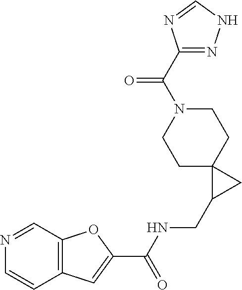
C12=C(C=NC=C1)OC(C(NCC1CC13CCN(C(C1=NNC=N1)=O)CC3)=O)=C2
